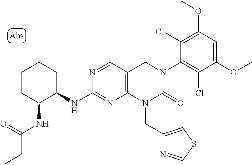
C1(OC)=CC(OC)=C(Cl)C(N2C(=O)N(CC3=CSC=N3)C3=C(C2)C=NC(NC2CCCCC2NC(CC)=O)=N3)=C1Cl
